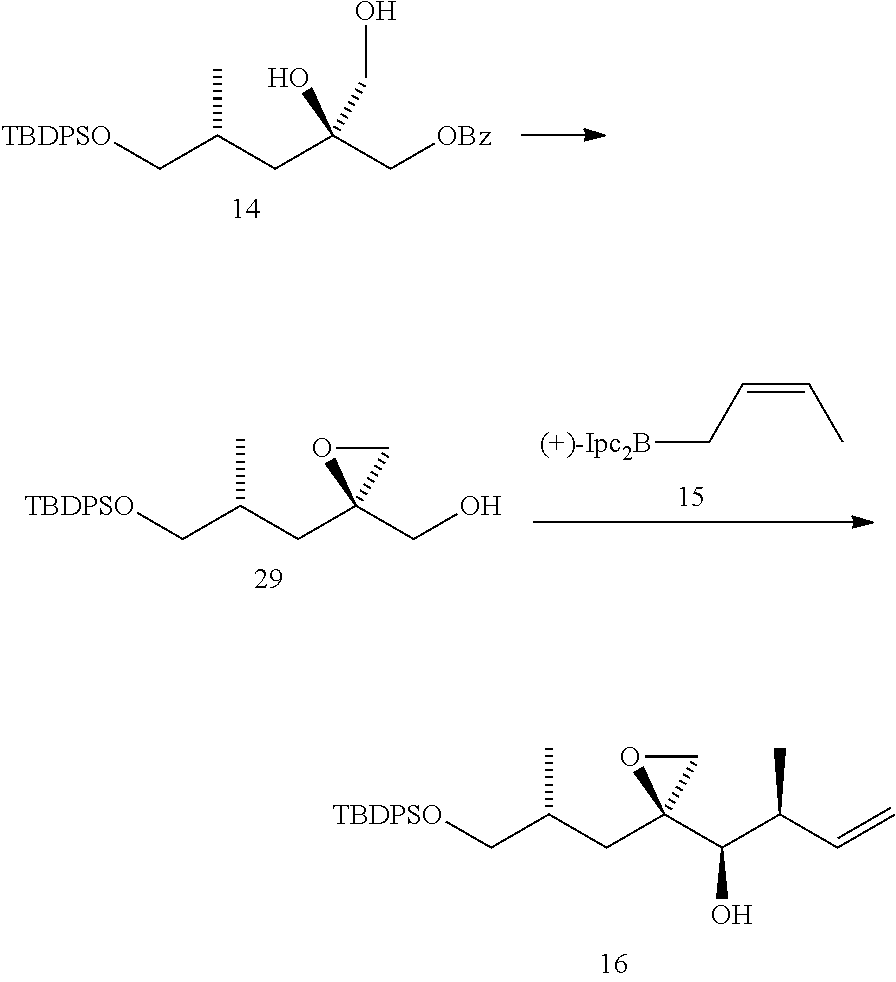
[TBDPSO]CC(CC1(C(C(C)C=C)O)CO1)C.[TBDPSO]CC(CC(C[OBz])(O)CO)C.[TBDPSO]CC(CC1(CO)CO1)C.[(+)-Ipc2B]CC=CC
